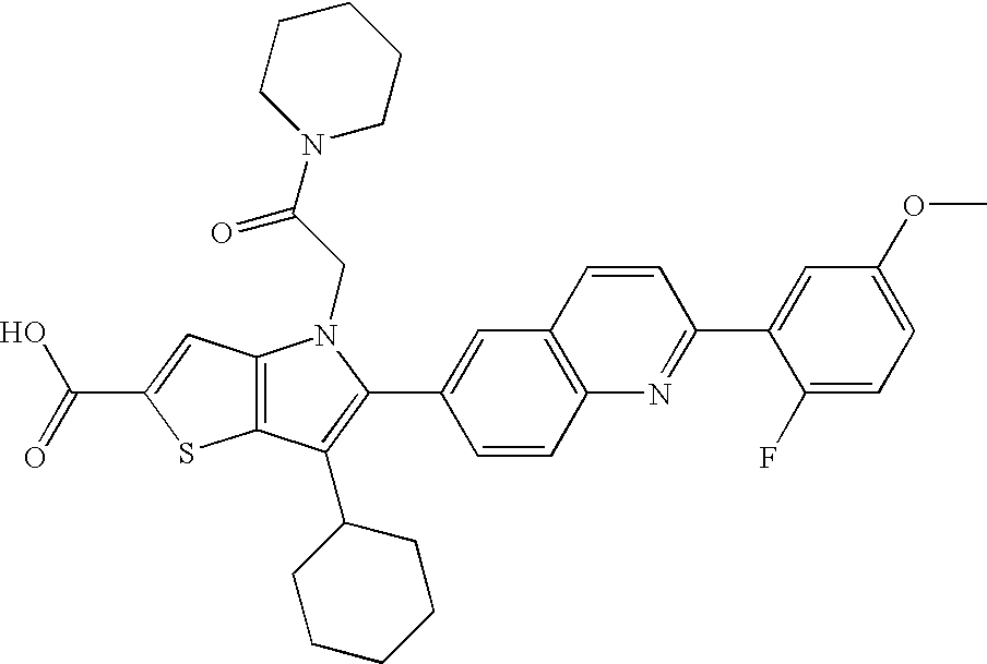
C(C1=CC2=C(S1)C(C1CCCCC1)=C(C1=CC3=C(C=C1)N=C(C1=CC(OC)=CC=C1F)C=C3)N2CC(=O)N1CCCCC1)(=O)O
